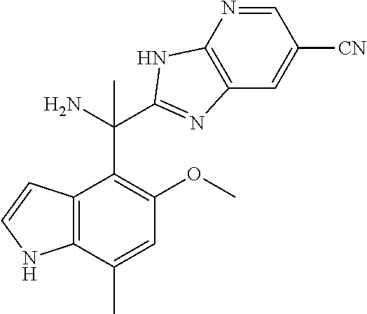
C12=C(C(C)=CC(OC)=C1C(C1=NC3=C(N=CC([CN])=C3)N1)(C)N)NC=C2
